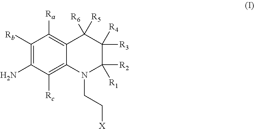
C1([Rb])=C(N)C([Rc])=C2C(=C1[Ra])C([R5])([R6])C([R4])([R3])C([R1])([R2])N2CC[X]
